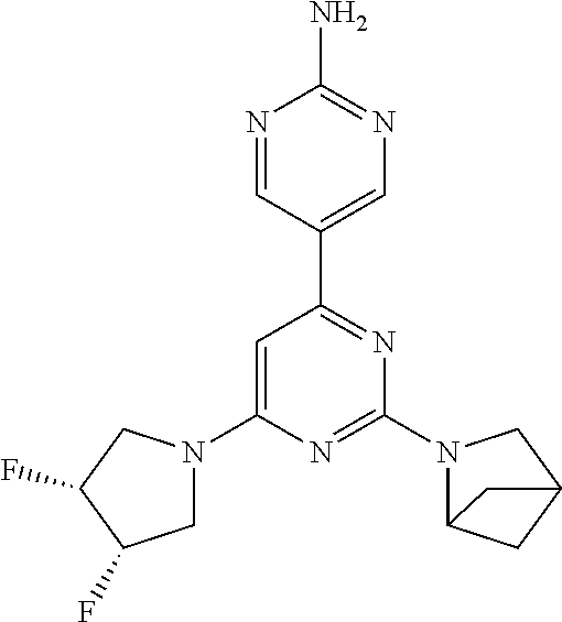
C1(N2CC(F)C(F)C2)=CC(C2=CN=C(N)N=C2)=NC(N2C3CC(C2)C3)=N1
